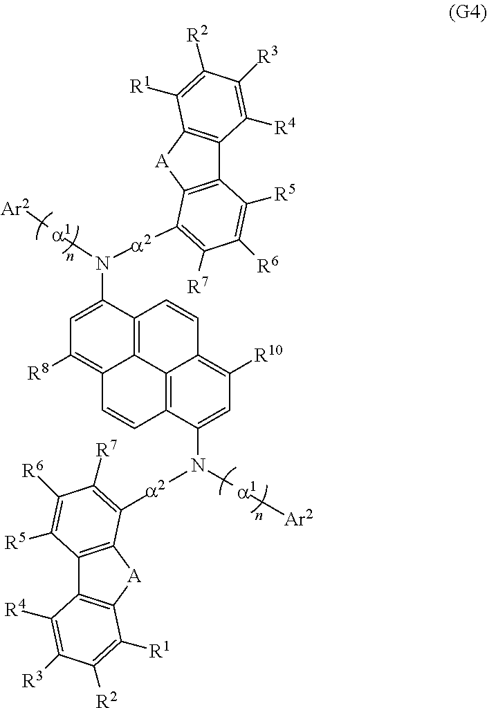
C12=C3C(N([a1][Ar2])[a2]C4=C([R7])C([R6])=C([R5])C5=C4[A]C4=C5C([R4])=C([R3])C([R2])=C4[R1])=CC([R10])=C1C=CC1=C2C(=C([R8])C=C1N([a1][Ar2])[a2]C1=C([R7])C([R6])=C([R5])C2=C1[A]C1=C2C([R4])=C([R3])C([R2])=C1[R1])C=C3
